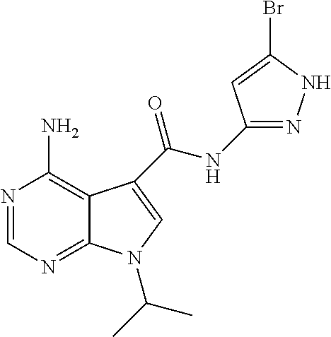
N1=CN=C2C(=C1N)C(C(NC1=NNC(Br)=C1)=O)=CN2C(C)C
